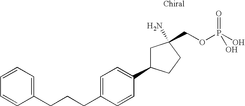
C1=C(CCCC2=CC=CC=C2)C=CC(C2CC(N)(COP(O)(=O)O)CC2)=C1
